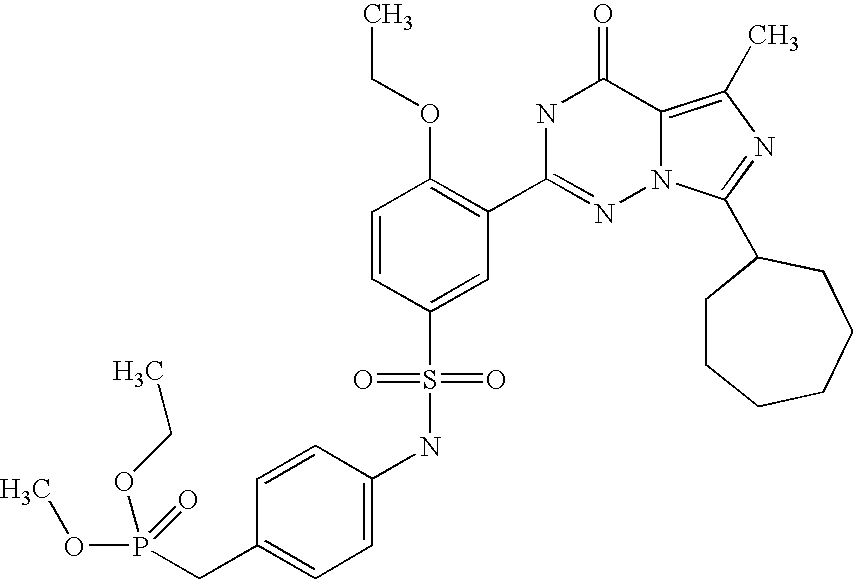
C1(NS(C2=CC(C3=NN4C(=C(C)N=C4C4CCCCCC4)C(=O)N3)=C(OCC)C=C2)(=O)=O)=CC=C(CP(OC)(OCC)=O)C=C1
